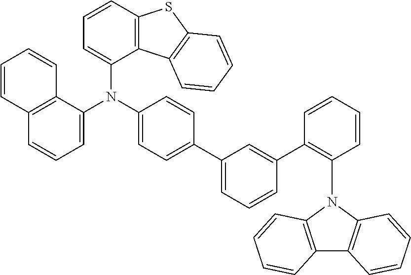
C1=CC(C2=CC(C3=CC=C(N(C4=CC=CC5=C4C4=C(S5)C=CC=C4)C4=CC=CC5=C4C=CC=C5)C=C3)=CC=C2)=C(N2C3=C(C=CC=C3)C3=C2C=CC=C3)C=C1
